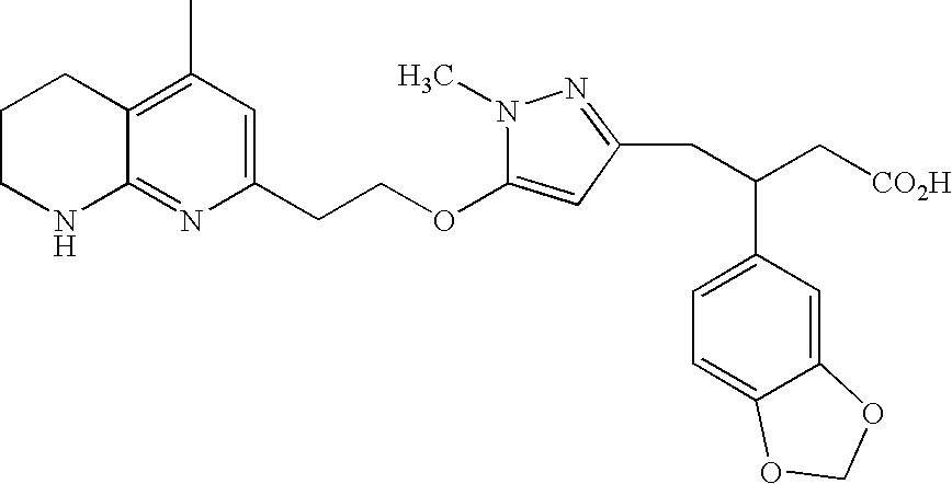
C1CNC2=NC(CCOC3=CC(CC(C[CO2H])C4=CC=C5C(=C4)OCO5)=NN3C)=CC(C)=C2C1
